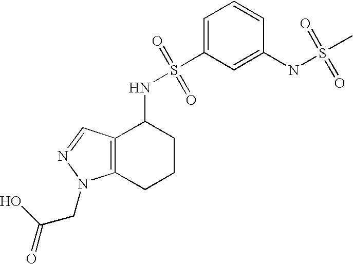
C1(NS(C)(=O)=O)=CC(S(=O)(=O)NC2C3=C(CCC2)N(CC(=O)O)N=C3)=CC=C1
